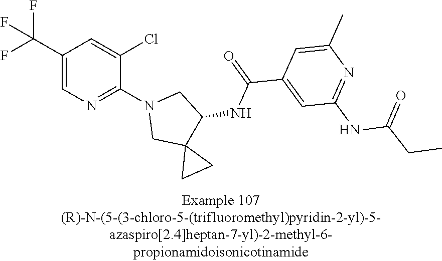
C1(C(F)(F)F)=CN=C(N2CC3(C(NC(C4=CC(NC(CC)=O)=NC(C)=C4)=O)C2)CC3)C(Cl)=C1
